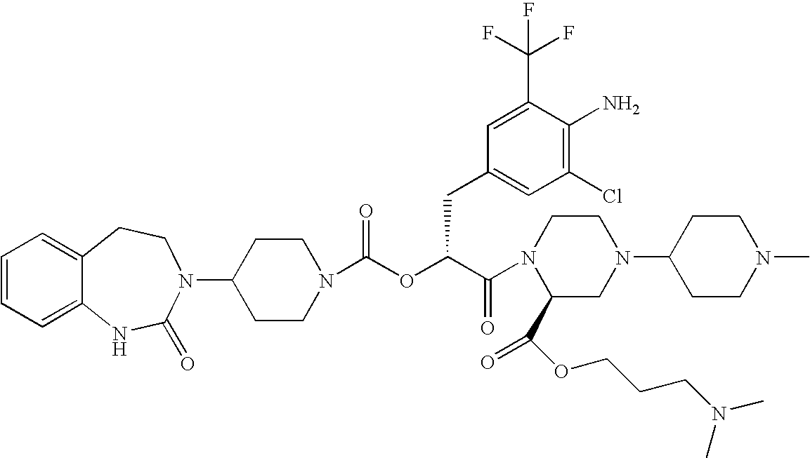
C12=CC=CC=C1NC(=O)N(C1CCN(C(OC(C(=O)N3C(C(OCCCN(C)C)=O)CN(C4CCN(C)CC4)CC3)CC3=CC(Cl)=C(N)C(C(F)(F)F)=C3)=O)CC1)CC2
